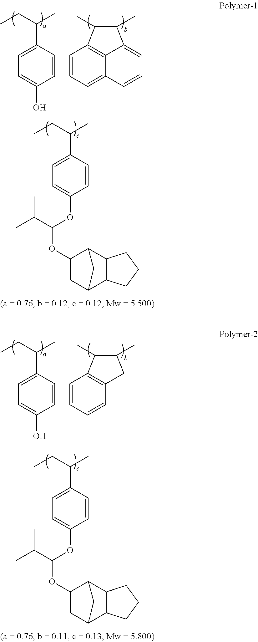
CCC(C)C1=CC=C(O)C=C1.C12=C3C(=CC=C1)C=CC=C3C(C)C2C.CCC(C)C1=CC=C(OC(C(C)C)OC2CC3C4C(C2C3)CCC4)C=C1.CCC(C)C1=CC=C(O)C=C1.C12=C(C=CC=C1)CC(C)C2C.CCC(C)C1=CC=C(OC(C(C)C)OC2CC3C4C(C2C3)CCC4)C=C1
